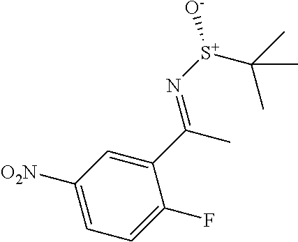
C1([O2N])=CC=C(F)C(C(C)=N[S+](C(C)(C)C)[O-])=C1
